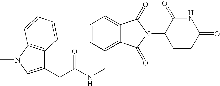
N(CC1=C2C(=CC=C1)C(=O)N(C1CCC(=O)NC1=O)C2=O)C(=O)CC1=CN(C)C2=C1C=CC=C2
